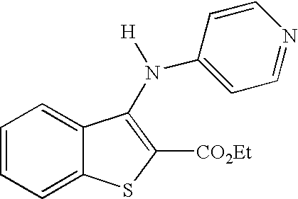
C12=CC=CC=C1C(N([H])C1=CC=NC=C1)=C([CO2Et])S2
